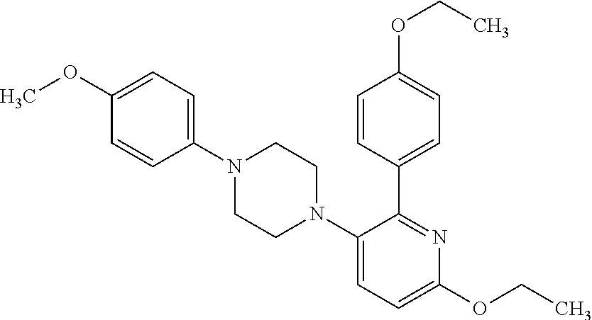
C1(N2CCN(C3=CC=C(OCC)N=C3C3=CC=C(OCC)C=C3)CC2)=CC=C(OC)C=C1
